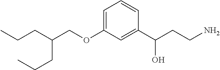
C1=C(OCC(CCC)CCC)C=C(C(CCN)O)C=C1
